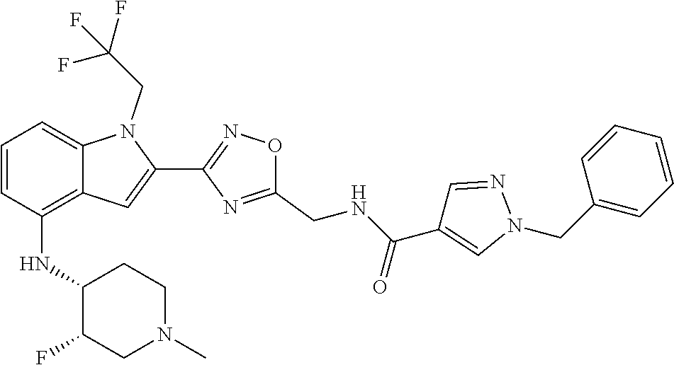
C1=CC(NC2C(F)CN(C)CC2)=C2C(=C1)N(CC(F)(F)F)C(C1=NOC(CNC(C3=CN(CC4=CC=CC=C4)N=C3)=O)=N1)=C2
